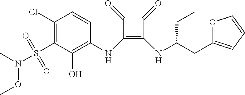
C1(Cl)=C(S(N(C)OC)(=O)=O)C(O)=C(NC2=C(NC(CC)CC3=CC=CO3)C(=O)C2=O)C=C1
